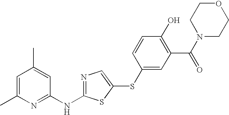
C1=C(C)N=C(NC2=NC=C(SC3=CC(C(=O)N4CCOCC4)=C(O)C=C3)S2)C=C1C
